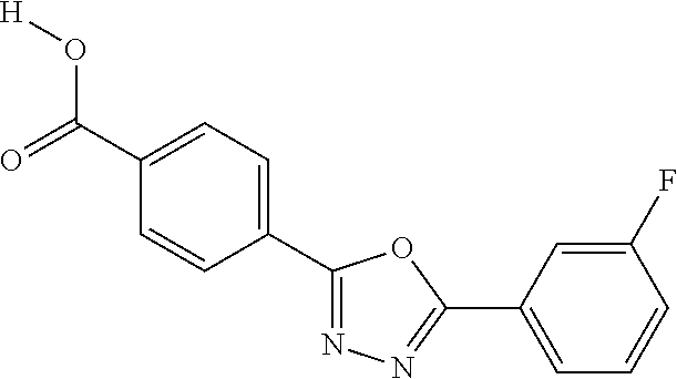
C1(C(=O)O[H])=CC=C(C2=NN=C(C3=CC=CC(F)=C3)O2)C=C1
